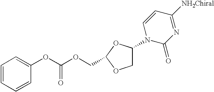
C1=CC=CC(OC(OCC2OC(N3C(=O)N=C([NH2Chiral])C=C3)CO2)=O)=C1
